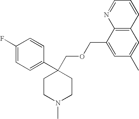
C1(F)=CC=C(C2(COCC3=CC(C)=CC4=C3N=CC=C4)CCN(C)CC2)C=C1
